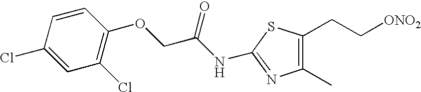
C1=CC(Cl)=CC(Cl)=C1OCC(NC1=NC(C)=C(CC[ONO2])S1)=O
